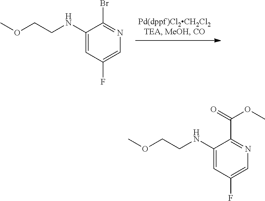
C1(F)=CN=C(C(OC)=O)C(NCCOC)=C1.C1(F)=CN=C(Br)C(NCCOC)=C1
